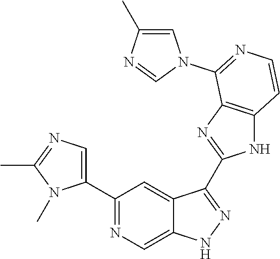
C1(C2=NC=C3C(=C2)C(C2=NC4=C(N2)C=CN=C4N2C=C(C)N=C2)=NN3)=CN=C(C)N1C
